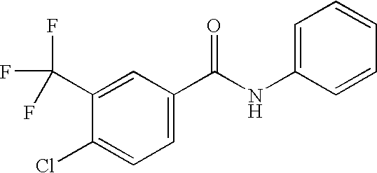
C1(Cl)=CC=C(C(NC2=CC=CC=C2)=O)C=C1C(F)(F)F
